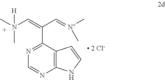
C12=C(C(C(=CN(C)(C)[H])C=[N+](C)C)=NC=N1)C=CN2
